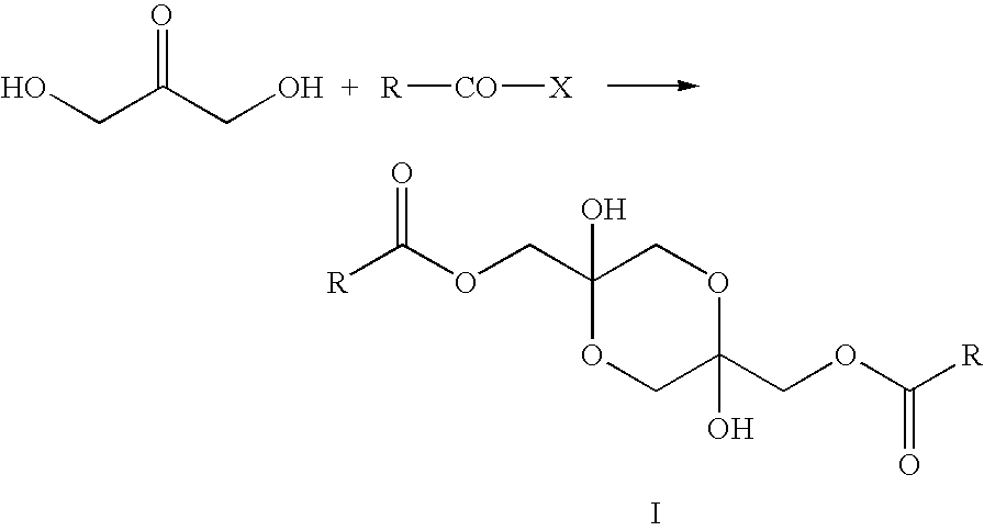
C1(COC([R])=O)(O)OCC(COC([R])=O)(O)OC1.I.OCC(CO)=O.[R][CO][X]
